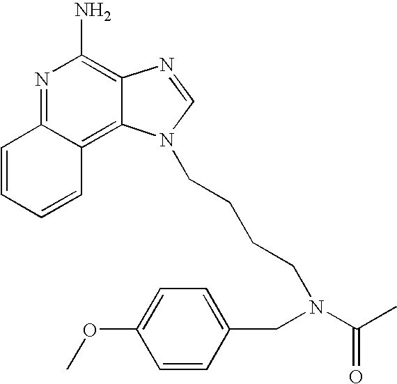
N1=C2C(=C3C(=C1N)N=CN3CCCCN(C(C)=O)CC1=CC=C(OC)C=C1)C=CC=C2
